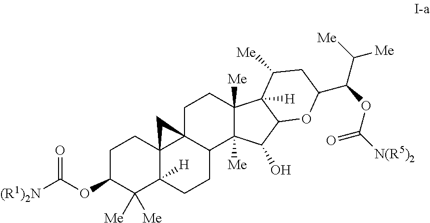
C1C(OC([(R1)2N])=O)C([Me])([Me])C2([H])C3(C1)C1(C(CC2)C2([Me])C([Me])(CC1)C1([H])C(C2O)OC(C(OC(=O)[N(R5)2])C([Me])[Me])CC1[Me])C3
